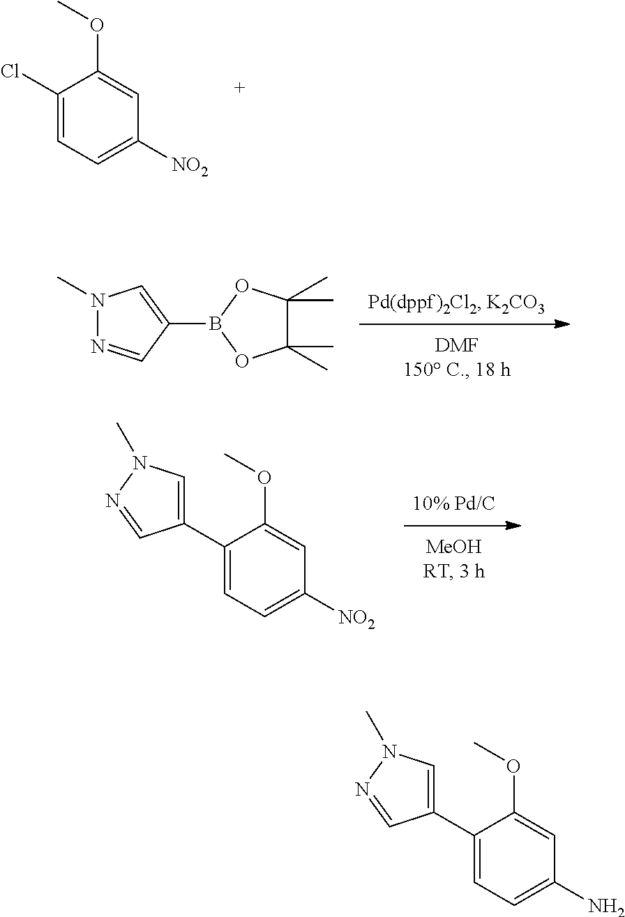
C1(Cl)=CC=C([NO2])C=C1OC.N1(C)N=CC(B2OC(C)(C)C(C)(C)O2)=C1.C1(C2=CN(C)N=C2)=CC=C([NO2])C=C1OC.C1(C2=CN(C)N=C2)=CC=C(N)C=C1OC
